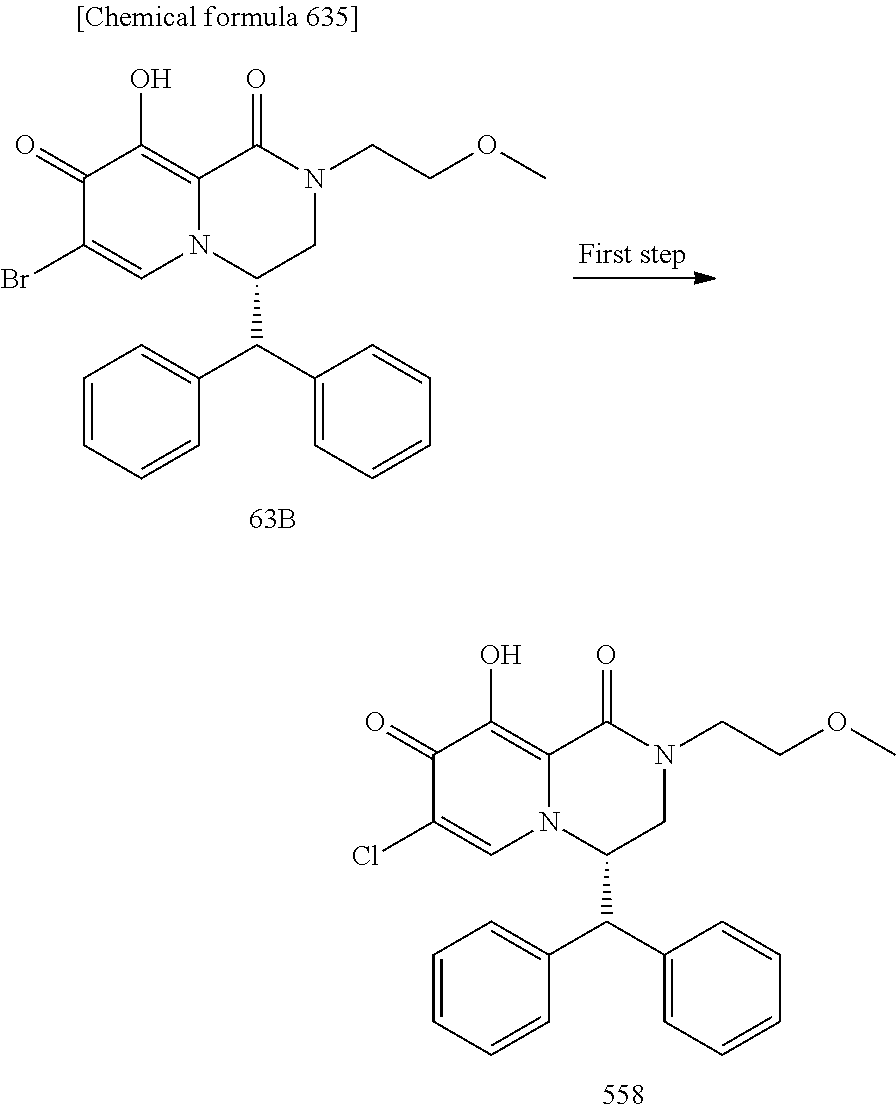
C1(=O)C(Cl)=CN2C(=C1O)C(=O)N(CCOC)CC2C(C1=CC=CC=C1)C1=CC=CC=C1.C1(=O)C(Br)=CN2C(=C1O)C(=O)N(CCOC)CC2C(C1=CC=CC=C1)C1=CC=CC=C1
